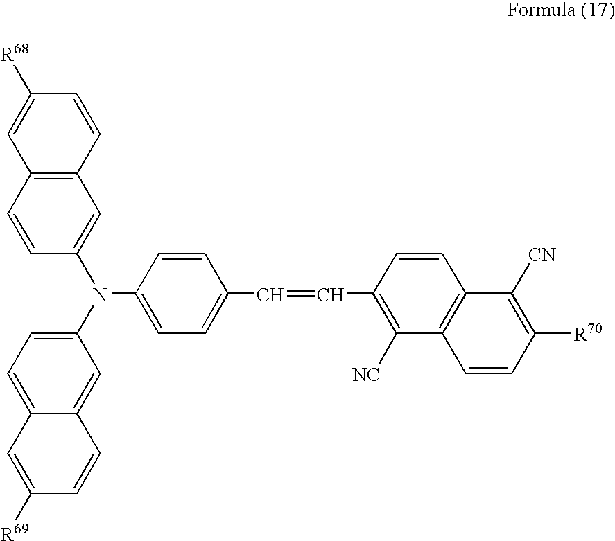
C1=CC2=C(C=C1N(C1=CC=C3C(=C1)C=CC([R69])=C3)C1=CC=C(C=CC3=C([NC])C4=C(C=C3)C([CN])=C([R70])C=C4)C=C1)C=CC([R68])=C2
